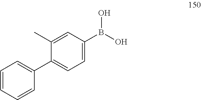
C1(C2=CC=CC=C2)=CC=C(B(O)O)C=C1C
